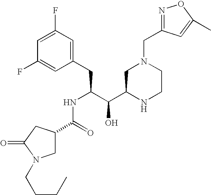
C1(F)=CC(F)=CC(CC(C(C2NCCN(CC3=NOC(C)=C3)C2)O)NC(C2CN(CCCC)C(=O)C2)=O)=C1
